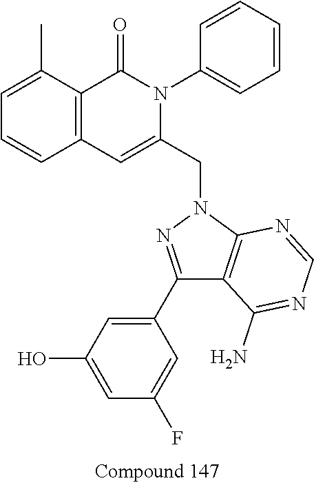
C1=C(C)C2=C(C=C1)C=C(CN1N=C(C3=CC(O)=CC(F)=C3)C3=C1N=CN=C3N)N(C1=CC=CC=C1)C2=O
